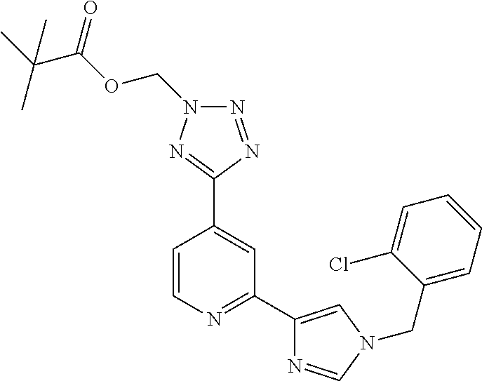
C1(C2=NC=CC(C3=NN(COC(C(C)(C)C)=O)N=N3)=C2)=CN(CC2=CC=CC=C2Cl)C=N1
